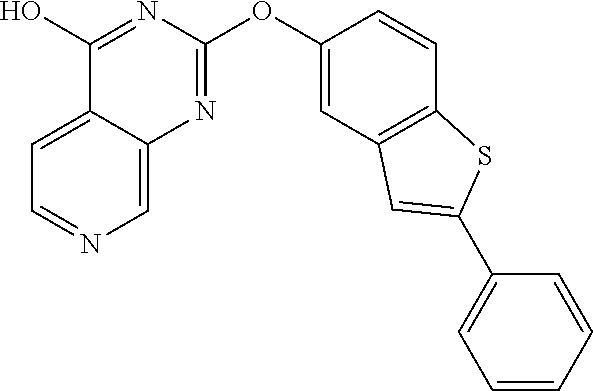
C12=CC=NC=C1N=C(OC1=CC3=C(C=C1)SC(C1=CC=CC=C1)=C3)N=C2O
